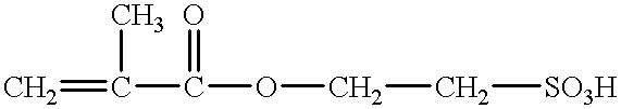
C=C(C(OCC[SO3H])=O)C
